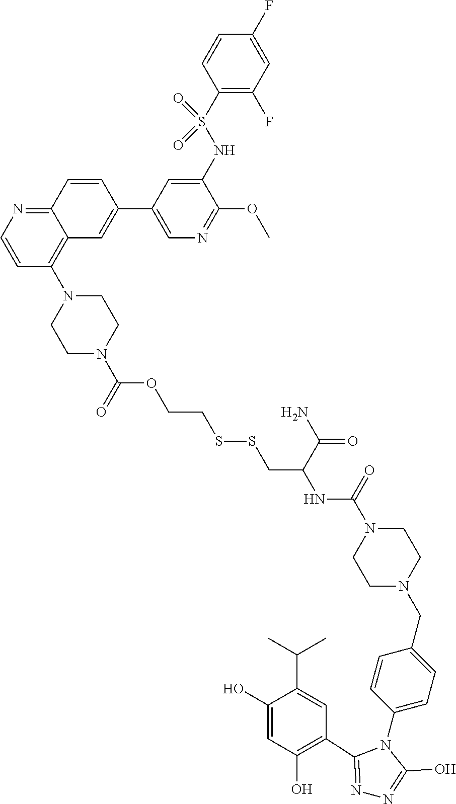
C1=CN=C2C(=C1N1CCN(C(=O)OCCSSCC(NC(=O)N3CCN(CC4=CC=C(N5C(C6=C(O)C=C(O)C(C(C)C)=C6)=NN=C5O)C=C4)CC3)C(N)=O)CC1)C=C(C1=CN=C(OC)C(NS(C3=C(F)C=C(F)C=C3)(=O)=O)=C1)C=C2
